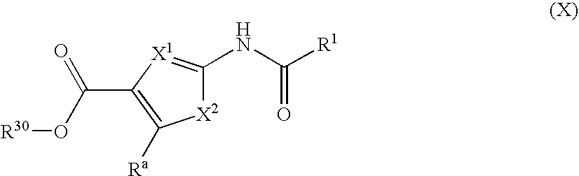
[X2]1C(NC([R1])=O)=[X1]C(C(O[R30])=O)=C1[Ra]
